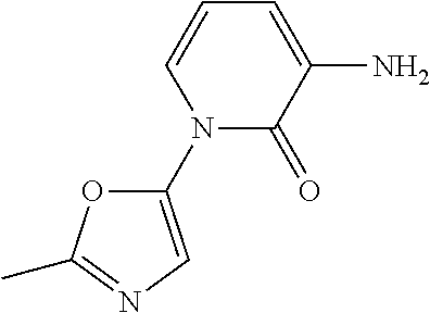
C1(N2C(=O)C(N)=CC=C2)=CN=C(C)O1
